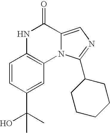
C1=CC(C(C)(O)C)=CC2=C1NC(=O)C1=CN=C(C3CCCCC3)N21
